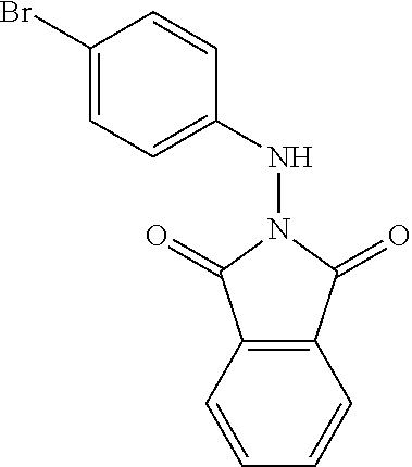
BrC1=CC=C(NN2C(=O)C3=C(C2=O)C=CC=C3)C=C1
